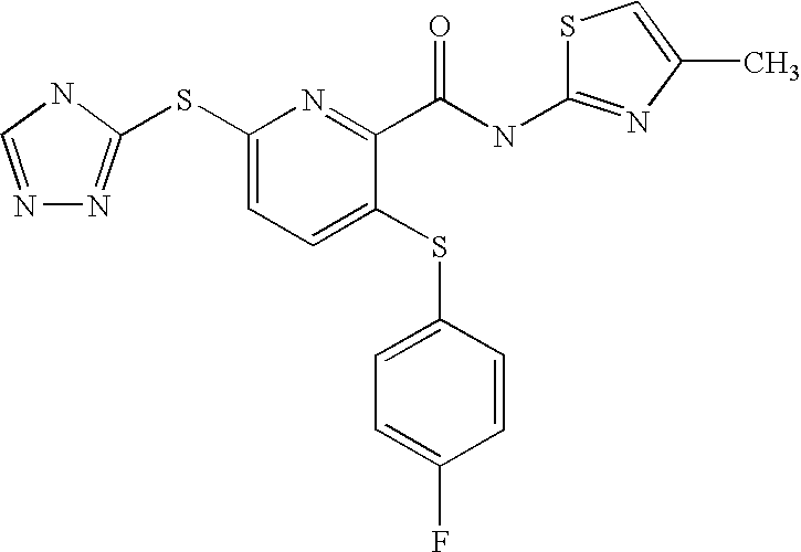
C1(SC2=NN=CN2)=CC=C(SC2=CC=C(F)C=C2)C(C(NC2=NC(C)=CS2)=O)=N1
